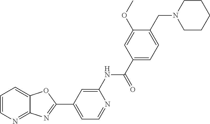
C1=CN=C2C(=C1)OC(C1=CC=NC(NC(C3=CC=C(CN4CCCCC4)C(OC)=C3)=O)=C1)=N2
